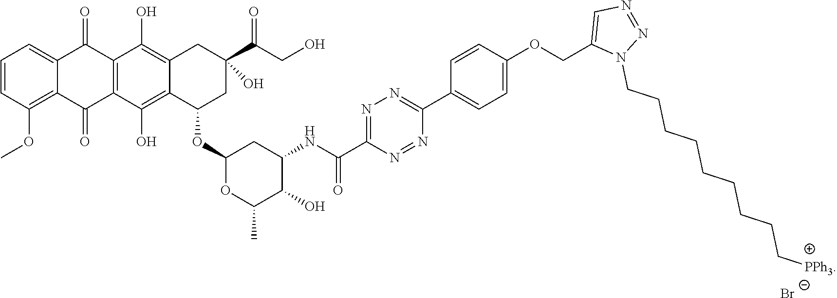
N(C(=O)C1=NN=C(C2=CC=C(OCC3=CN=NN3CCCCCCCCC[PPh3])C=C2)N=N1)C1C(O)C(C)OC(OC2C3=C(O)C4=C(C(=O)C5=CC=CC(OC)=C5C4=O)C(O)=C3CC(C(=O)CO)(O)C2)C1.Br
